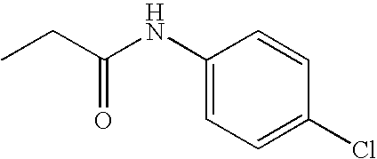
CCC(NC1=CC=C(Cl)C=C1)=O
